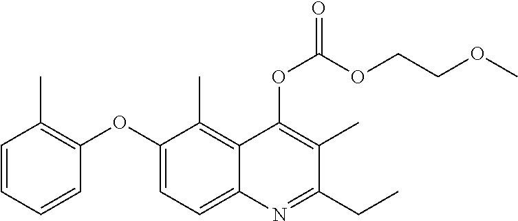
C1=CC=CC(OC2=CC=C3C(=C2C)C(OC(OCCOC)=O)=C(C)C(CC)=N3)=C1C
